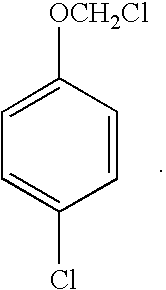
C1=C([OCH2Cl])C=CC(Cl)=C1
